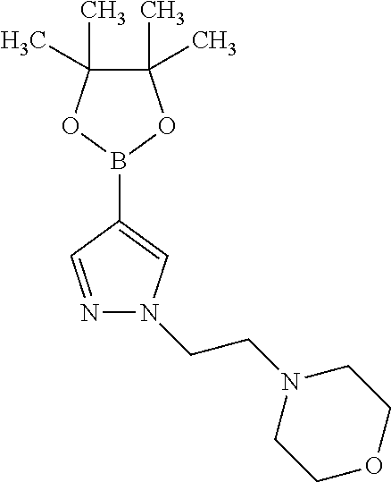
C1(C)(C)C(C)(C)OB(C2=CN(CCN3CCOCC3)N=C2)O1
